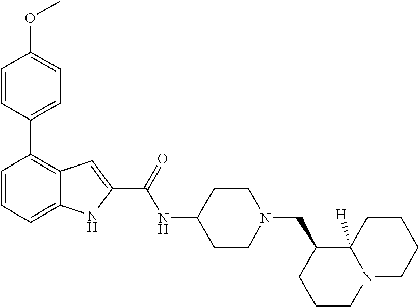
C1=CC=C2C(=C1C1=CC=C(OC)C=C1)C=C(C(=O)NC1CCN(CC3CCCN4C3([H])CCCC4)CC1)N2
